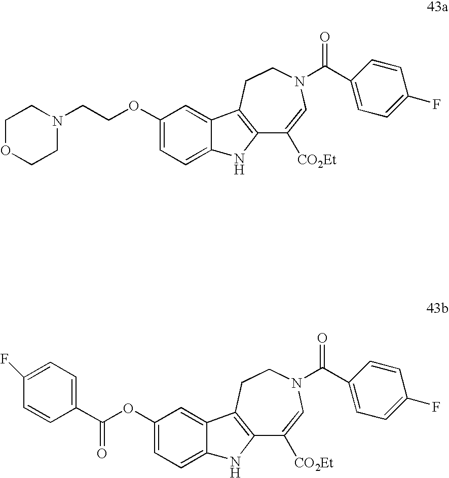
C12=C(CCN(C(C3=CC=C(F)C=C3)=O)C=C1[CO2Et])C1=CC(OC(C3=CC=C(F)C=C3)=O)=CC=C1N2.C12=C(CCN(C(C3=CC=C(F)C=C3)=O)C=C1[CO2Et])C1=CC(OCCN3CCOCC3)=CC=C1N2
